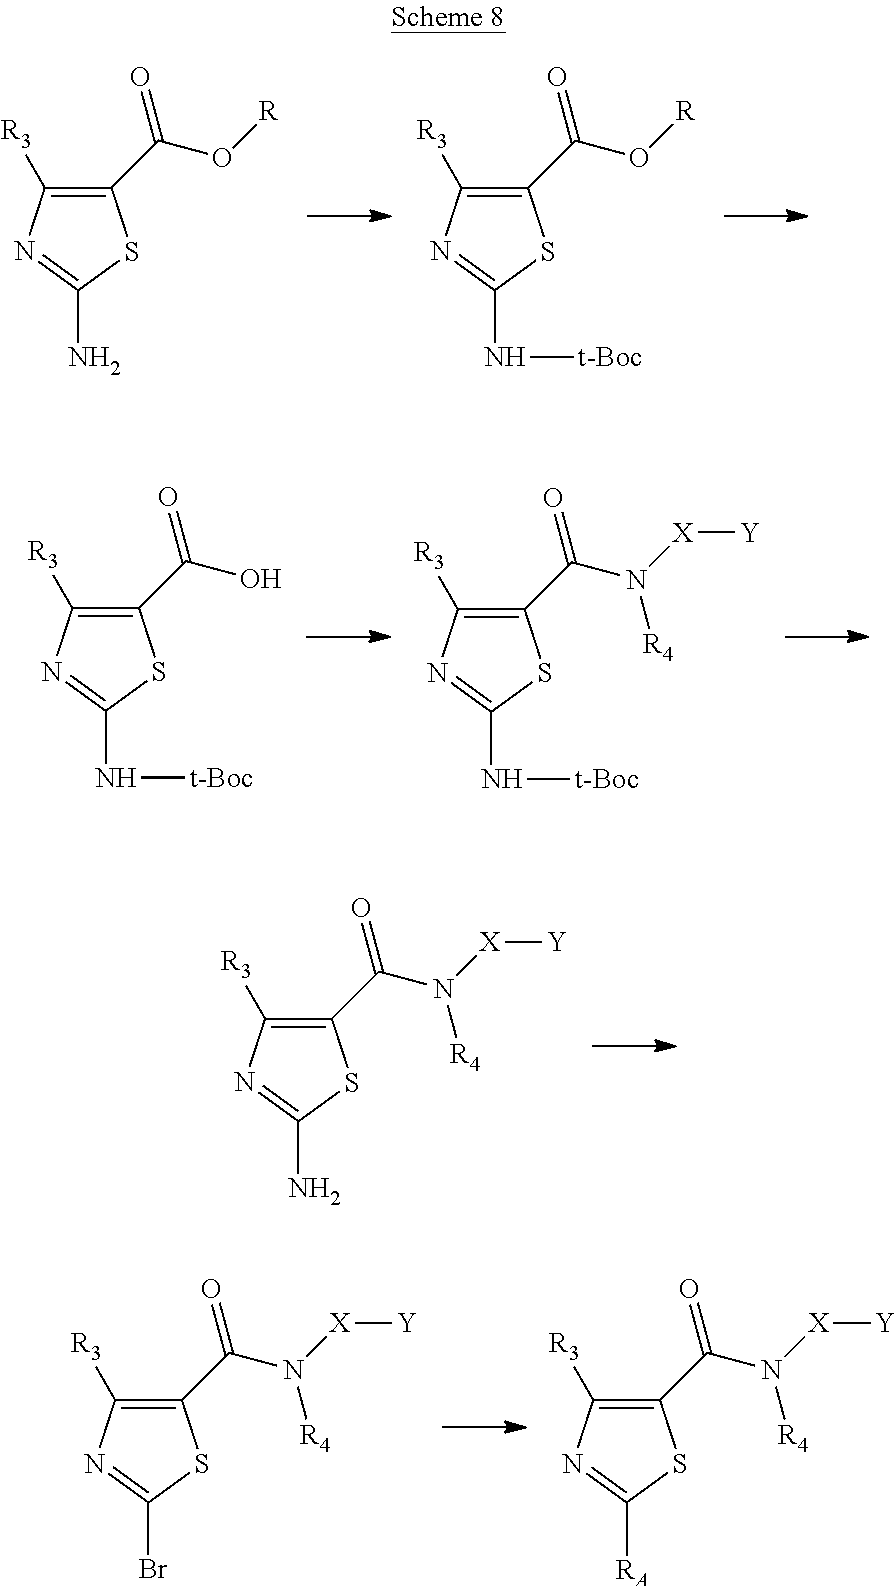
C1(C(=O)O[R])=C([R3])N=C(N)S1.C1(C(=O)O[R])=C([R3])N=C(N[t-Boc])S1.C1(C(=O)O)=C([R3])N=C(N[t-Boc])S1.C1(C(=O)N([X][Y])[R4])=C([R3])N=C(N[t-Boc])S1.C1(C(=O)N([X][Y])[R4])=C([R3])N=C(N)S1.C1(C(=O)N([X][Y])[R4])=C([R3])N=C(Br)S1.C1(C(=O)N([X][Y])[R4])=C([R3])N=C([RA])S1
